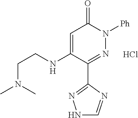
C1=C(NCCN(C)C)C(C2=NNC=N2)=NN([Ph])C1=O.Cl
